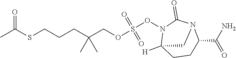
C(C(CCCSC(C)=O)(C)C)OS(ON1C(=O)N2C(C(=O)N)CCC1([H])C2)(=O)=O
